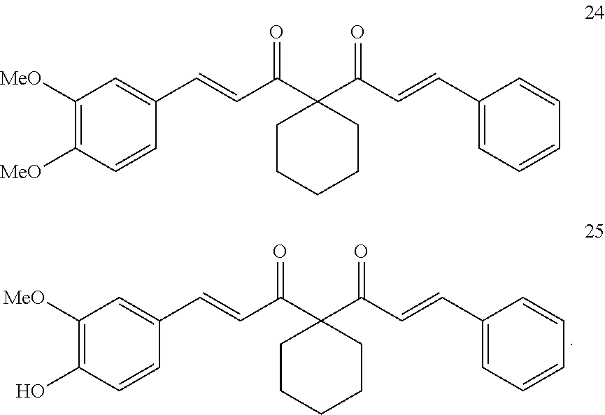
C1([MeO])=C(O)C=CC(C=CC(C2(C(C=CC3=CC=CC=C3)=O)CCCCC2)=O)=C1.C1([MeO])=C([MeO])C=CC(C=CC(C2(C(C=CC3=CC=CC=C3)=O)CCCCC2)=O)=C1
